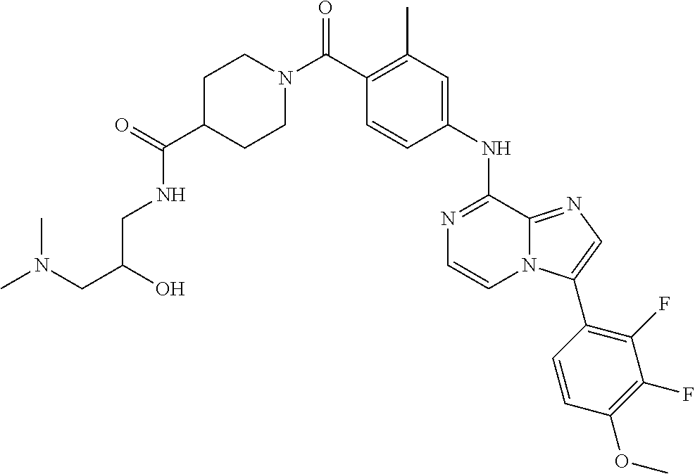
C1(NC2=NC=CN3C2=NC=C3C2=C(F)C(F)=C(OC)C=C2)=CC(C)=C(C(N2CCC(C(=O)NCC(CN(C)C)O)CC2)=O)C=C1
